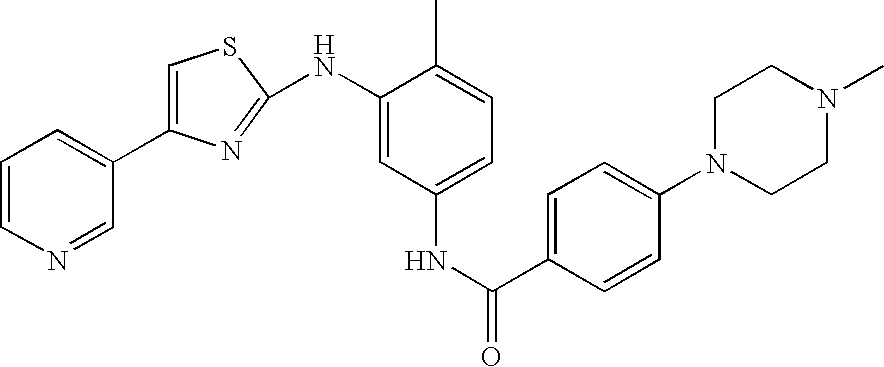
C1=CN=CC(C2=CSC(NC3=CC(NC(=O)C4=CC=C(N5CCN(C)CC5)C=C4)=CC=C3C)=N2)=C1
